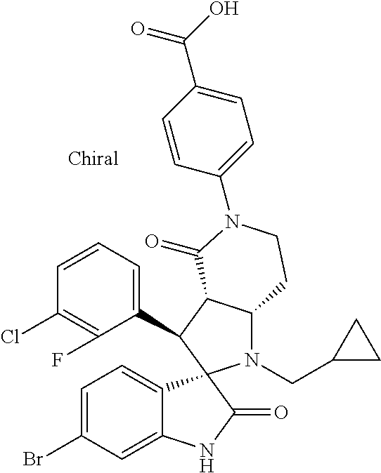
C1(C2C3C(N(CC4CC4)C24C2=CC=C(Br)C=C2NC4=O)CCN(C2=CC=C(C(O)=O)C=C2)C3=O)=CC=CC(Cl)=C1F
